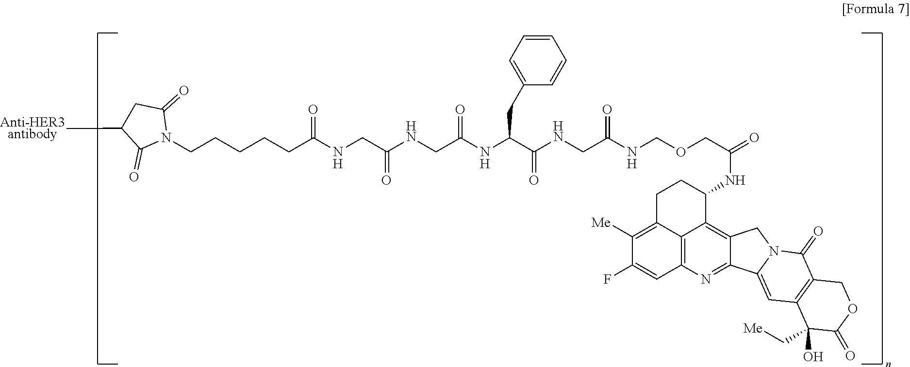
N1(CCCCCC(NCC(NCC(NC(C(NCC(NCOCC(=O)NC2CCC3=C([Me])C(F)=CC4=C3C2=C2C(=N4)C3=CC4=C(C(=O)N3C2)COC(=O)C4(O)C[Me])=O)=O)CC2=CC=CC=C2)=O)=O)=O)C(=O)CC([Anti-HER3 antibody])C1=O
